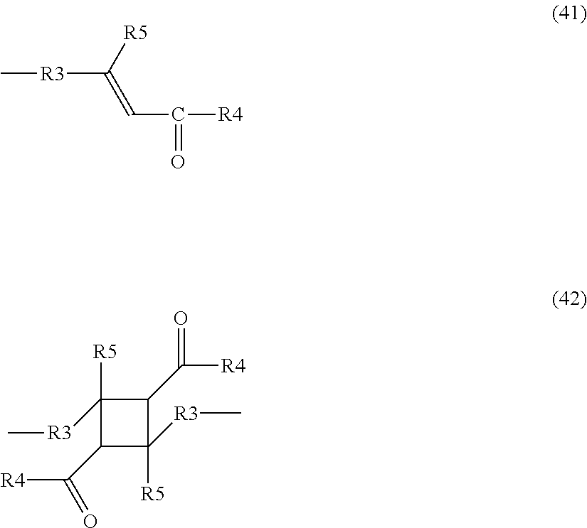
C[R3]C([R5])=CC(=O)[R4].C1([R5])([R3]C)C(C([R4])=O)C([R3]C)([R5])C1C([R4])=O
